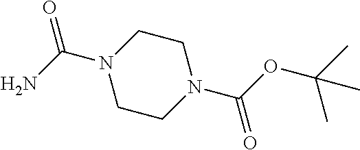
O=C(N1CCN(C(N)=O)CC1)OC(C)(C)C
